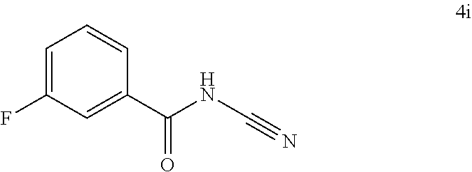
C1=C(F)C=C(C(NC#N)=O)C=C1
